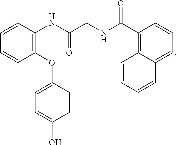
C1(OC2=CC=C(O)C=C2)=C(NC(CNC(=O)C2=C3C(=CC=C2)C=CC=C3)=O)C=CC=C1
